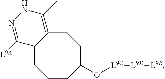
C12CCCC(O[L9C][L9D][L9E])CCC1=C(C)NN=C2[L9A]
